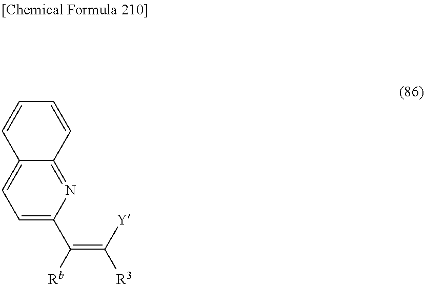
C1=C(C(=C([Y])[R3])[Rb])N=C2C(=C1)C=CC=C2
